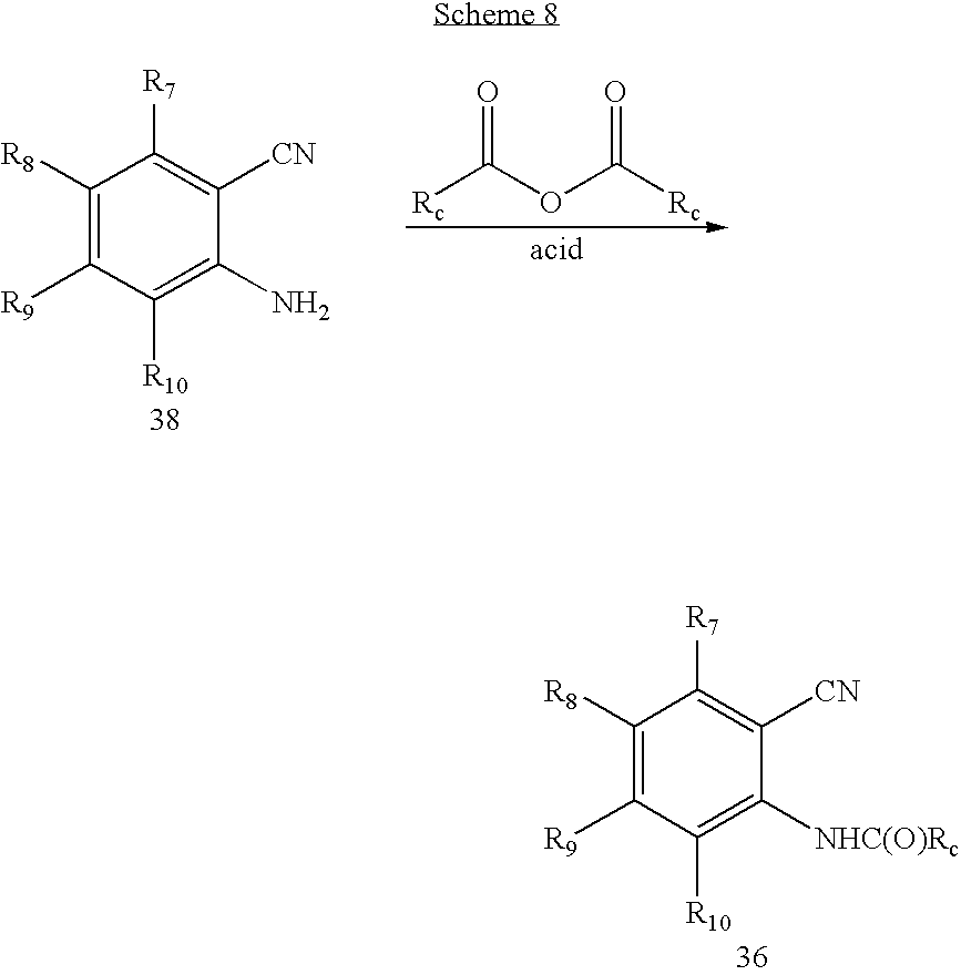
C1([R8])=C([R9])C([R10])=C(N)C([CN])=C1[R7].[Rc]C(OC([Rc])=O)=O.C1([R8])=C([R9])C([R10])=C([NHC(O)Rc])C([CN])=C1[R7]
